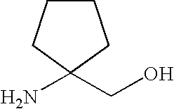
C1(N)(CO)CCCC1
